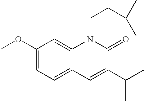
C1(OC)=CC=C2C(=C1)N(CCC(C)C)C(=O)C(C(C)C)=C2
